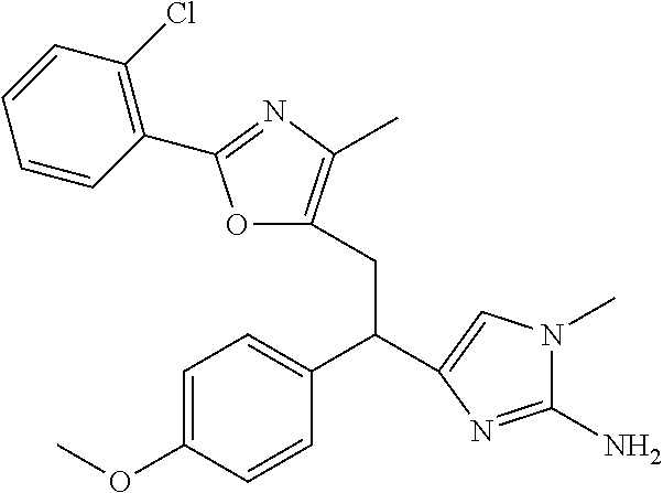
C1=C(OC)C=CC(C(CC2=C(C)N=C(C3=C(Cl)C=CC=C3)O2)C2=CN(C)C(N)=N2)=C1
